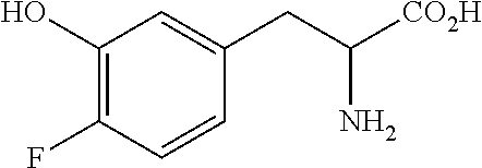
C1(O)=C(F)C=CC(CC([CO2H])N)=C1
